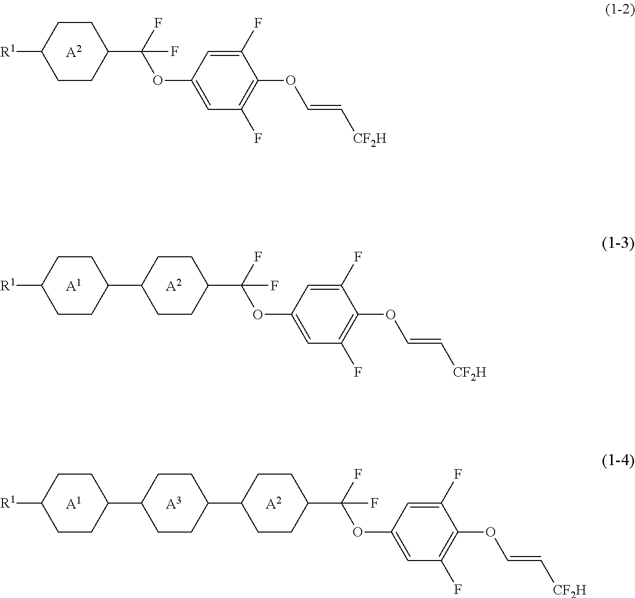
[A2].[A3].[A1].C1(C2CCC(C(F)(F)OC3=CC(F)=C(OC=C[CF2H])C(F)=C3)CC2)CCC(C2CCC([R1])CC2)CC1.[A2].[R1]C1CCC(C(F)(F)OC2=CC(F)=C(OC=C[CF2H])C(F)=C2)CC1.[A2].C1(C2CCC(C(F)(F)OC3=CC(F)=C(OC=C[CF2H])C(F)=C3)CC2)CCC([R1])CC1.[A1]
